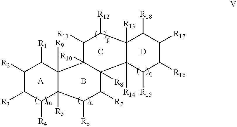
C1([R2])C([R3])C([R4])C2([R5])C([R9])(C1[R1])C1([R10])C([R8])(C([R7])C2[R6])C2([R14])C([R13])(C([R12])C1[R11])C([R18])C([R17])C([R16])C2[R15]
